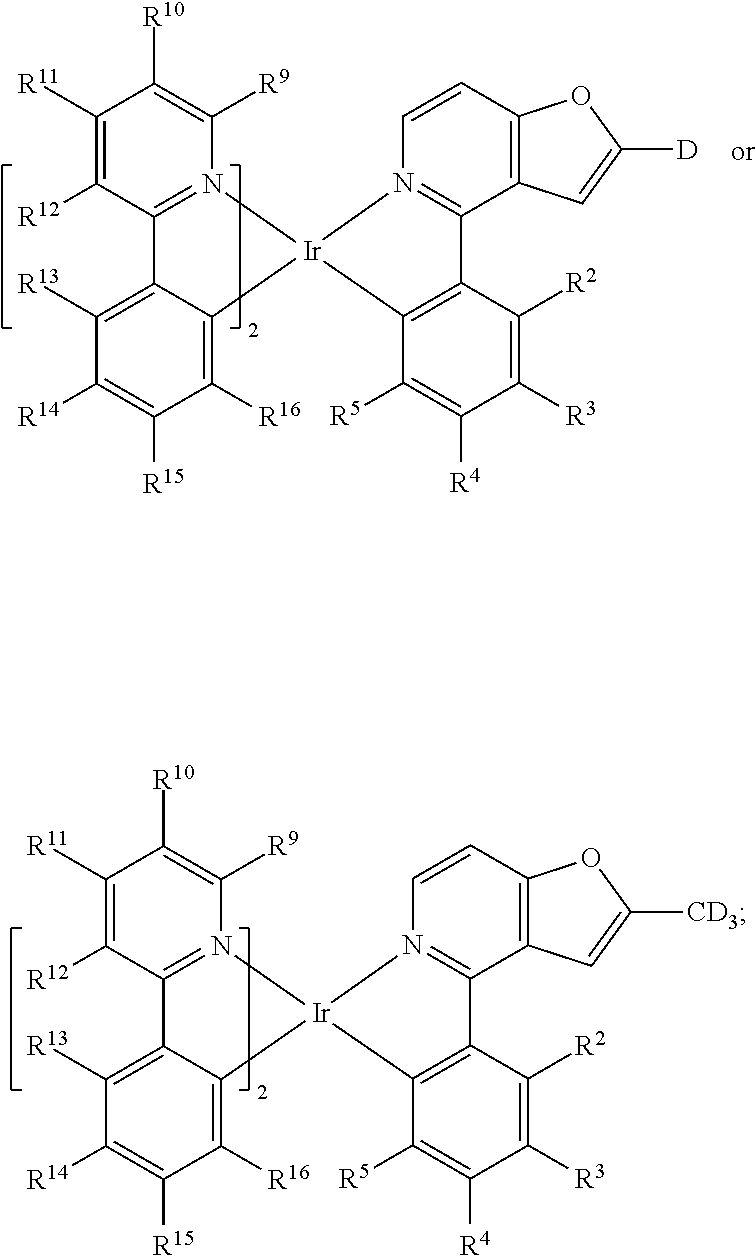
C1([R11])=C([R12])C2=N(C([R9])=C1[R10])[Ir]1(C3=C([R16])C([R15])=C([R14])C([R13])=C23)N2=C(C3=C(C=C2)OC([CD3])=C3)C2=C1C([R5])=C([R4])C([R3])=C2[R2].C1([R11])=C([R12])C2=N(C([R9])=C1[R10])[Ir]1(C3=C([R16])C([R15])=C([R14])C([R13])=C23)N2=C(C3=C(C=C2)OC([D])=C3)C2=C1C([R5])=C([R4])C([R3])=C2[R2]
